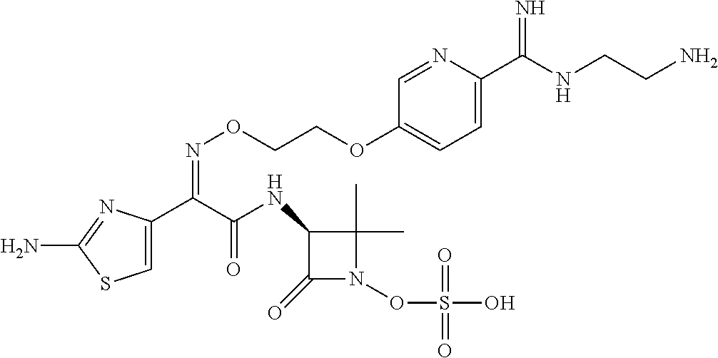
C1=C(C(C(NC2C(=O)N(OS(O)(=O)=O)C2(C)C)=O)=NOCCOC2=CC=C(C(NCCN)=N)N=C2)N=C(N)S1
